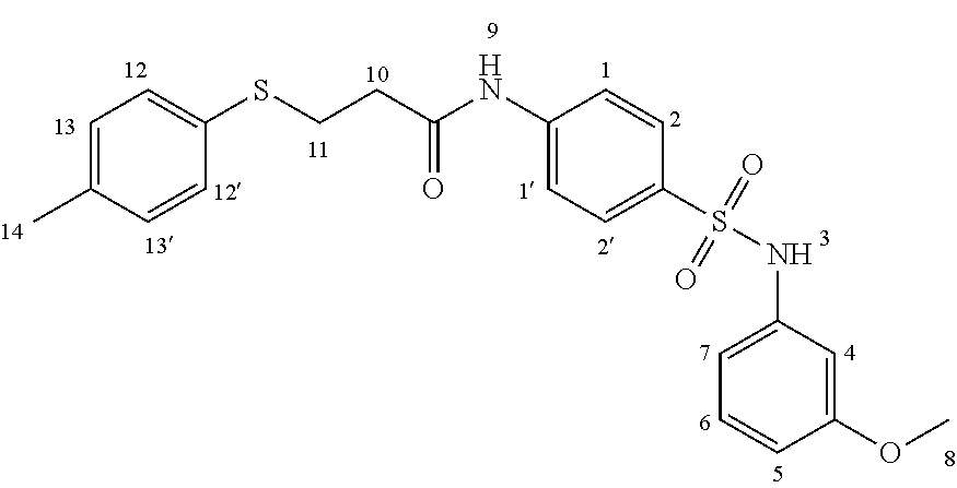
C1=C(C)C=CC(SCCC(=O)NC2=CC=C(S(=O)(=O)NC3=CC=CC(OC)=C3)C=C2)=C1
